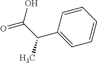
C1=CC=CC=C1C(C(=O)O)C
